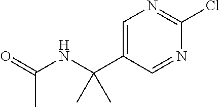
C1=C(C(NC(=O)C)(C)C)C=NC(Cl)=N1
